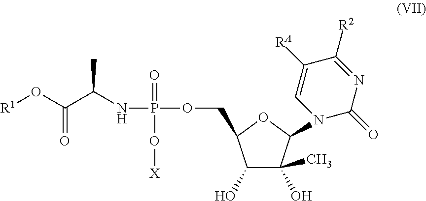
N(C(C(O[R1])=O)C)P(=O)(O[X])OCC1C(O)C(O)(C)C(N2C(=O)N=C([R2])C([RA])=C2)O1
